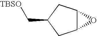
C12C(CC(C[TBSO])C1)O2
